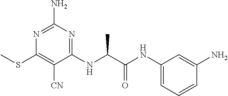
N1=C(N)N=C(NC(C(NC2=CC=CC(N)=C2)=O)C)C([CN])=C1SC
